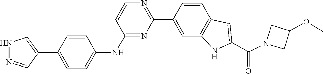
C1(OC)CN(C(C2=CC3=C(C=C(C4=NC=CC(NC5=CC=C(C6=CNN=C6)C=C5)=N4)C=C3)N2)=O)C1
